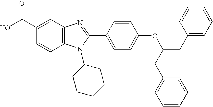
C1(C(O)=O)=CC2=C(C=C1)N(C1CCCCC1)C(C1=CC=C(OC(CC3=CC=CC=C3)CC3=CC=CC=C3)C=C1)=N2
